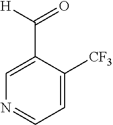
C1=C(C([H])=O)C([CF3])=CC=N1
